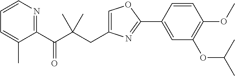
C1=C(CC(C(C2=NC=CC=C2C)=O)(C)C)N=C(C2=CC(OC(C)C)=C(OC)C=C2)O1
